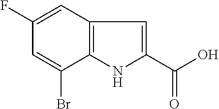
C1(F)=CC2=C(C(Br)=C1)NC(C(O)=O)=C2
